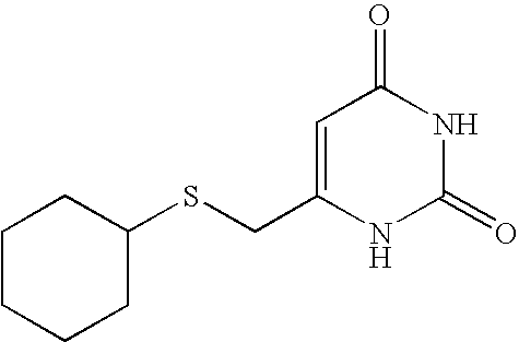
C1=C(CSC2CCCCC2)NC(=O)NC1=O
